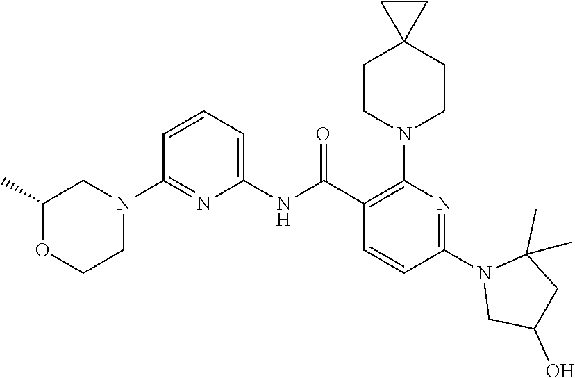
C1(NC(C2=C(N3CCC4(CC3)CC4)N=C(N3CC(O)CC3(C)C)C=C2)=O)=CC=CC(N2CC(C)OCC2)=N1
